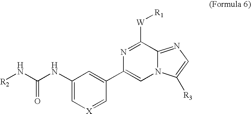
[X]1=CC(C2=CN3C(=NC=C3[R3])C([W][R1])=N2)=CC(NC(N[R2])=O)=C1
